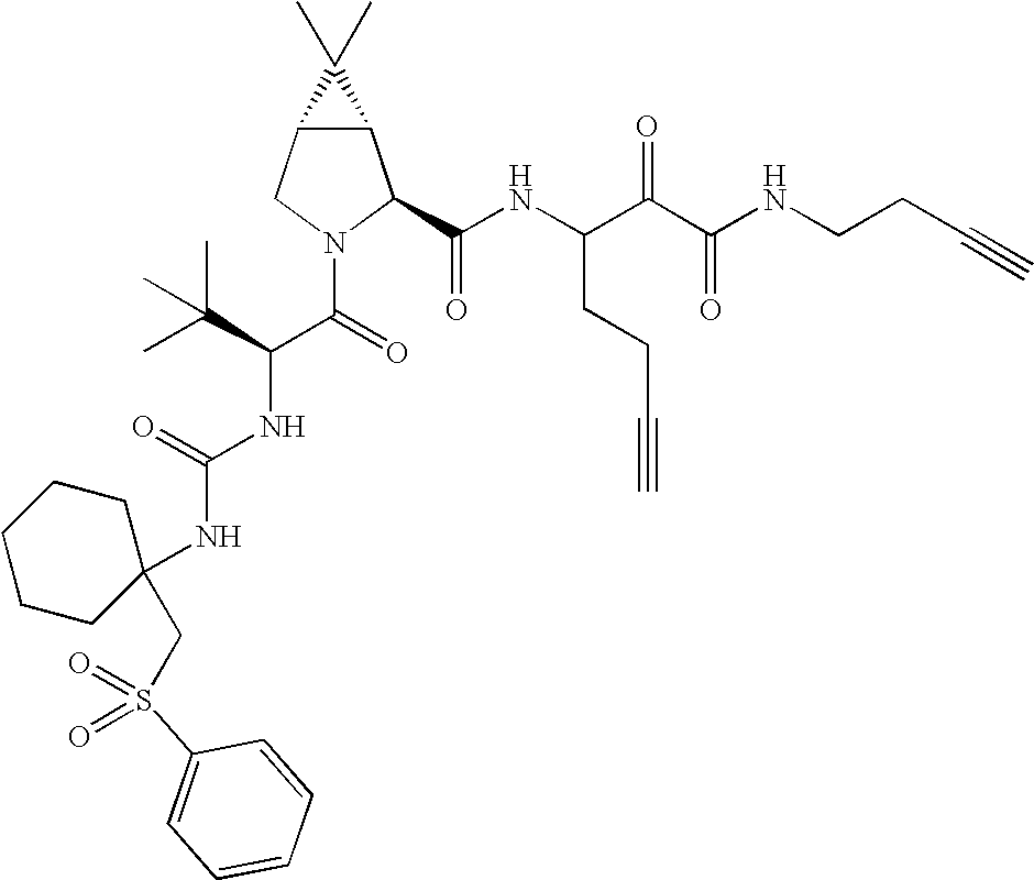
C12C(CN(C(=O)C(C(C)(C)C)NC(NC3(CS(C4=CC=CC=C4)(=O)=O)CCCCC3)=O)C1C(NC(C(C(NCCC#C)=O)=O)CCC#C)=O)C2(C)C
